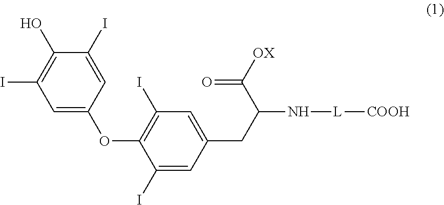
C1=C(OC2=C(I)C=C(CC(N[L][COOH])C([OX])=O)C=C2I)C=C(I)C(O)=C1I
